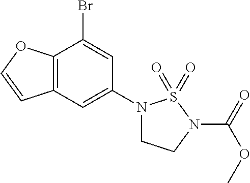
C12=C(C=C(N3CCN(C(=O)OC)S3(=O)=O)C=C1Br)C=CO2
